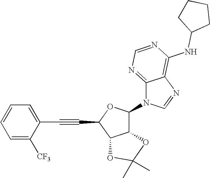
C1=C([CF3])C(C#CC2OC(N3C4=NC=NC(NC5CCCC5)=C4N=C3)C3C2OC(C)(C)O3)=CC=C1
